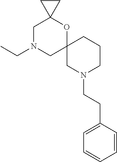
C1N(CC)CC2(OC13CC3)CN(CCC1=CC=CC=C1)CCC2
